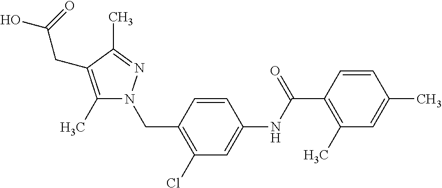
C1(C)=C(C(NC2=CC(Cl)=C(CN3C(C)=C(CC(=O)O)C(C)=N3)C=C2)=O)C=CC(C)=C1
